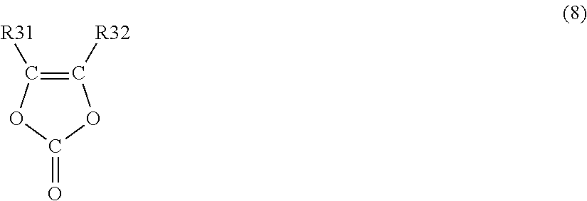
C1([R32])=C([R31])OC(=O)O1
